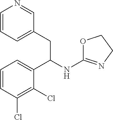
C1=CC=C(CC(NC2=NCCO2)C2=CC=CC(Cl)=C2Cl)C=N1
